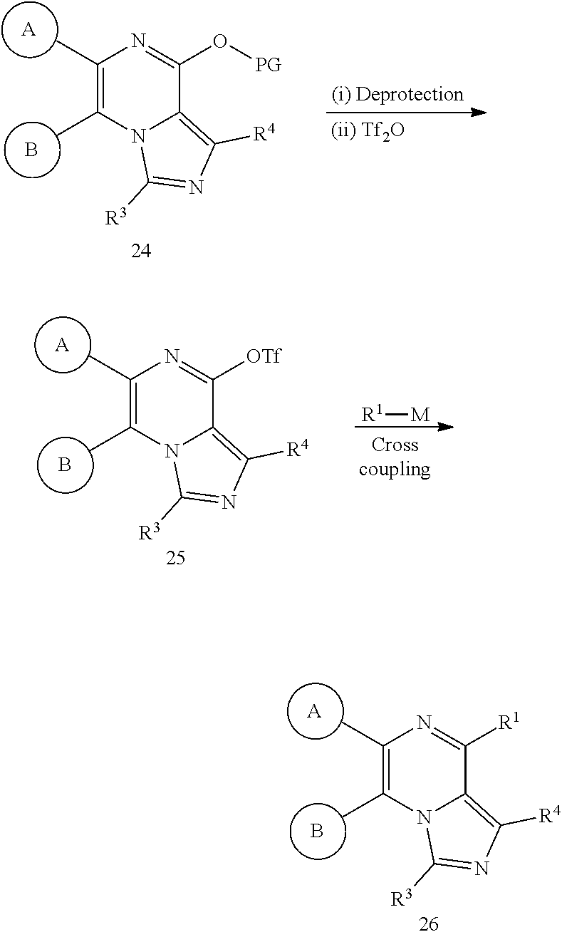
B.C1(C)=C(C)N2C(=C([R4])N=C2[R3])C([R1])=N1.[A].B.C1(C)=C(C)N2C(=C([R4])N=C2[R3])C(O[PG])=N1.[A].B.C1(C)=C(C)N2C(=C([R4])N=C2[R3])C([OTf])=N1.[A].[R1][M]
